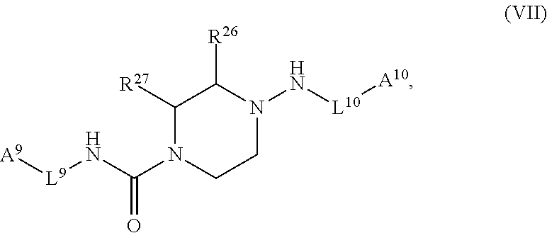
C1([R27])N(C(N[L9][A9])=O)CCN(N[L10][A10])C1[R26]
